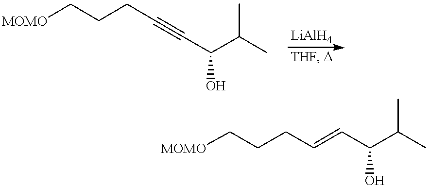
[MOMO]CCCC#CC(C(C)C)O.[MOMO]CCCC=CC(C(C)C)O
